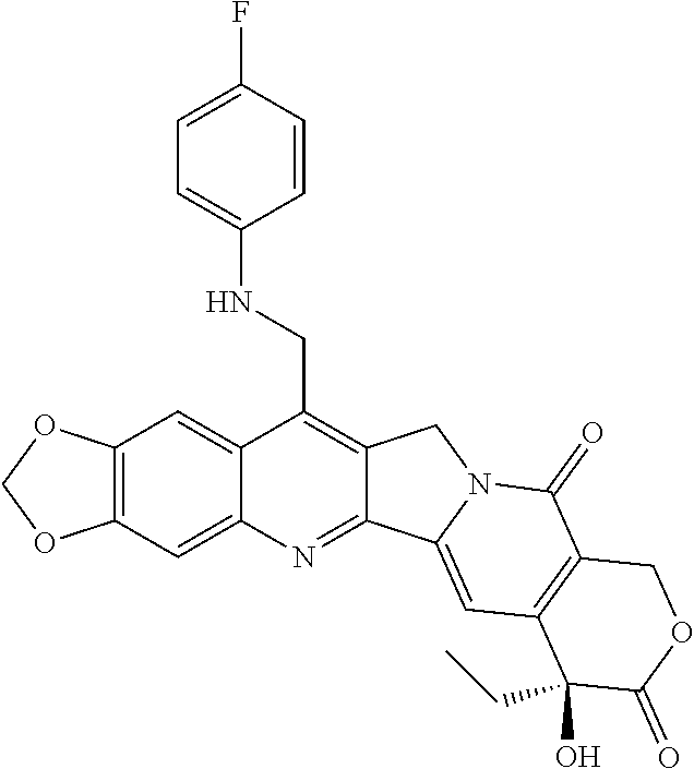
O1COC2=C1C=C1C(CNC3=CC=C(F)C=C3)=C3C(=NC1=C2)C1=CC2=C(C(=O)N1C3)COC(=O)C2(CC)O
